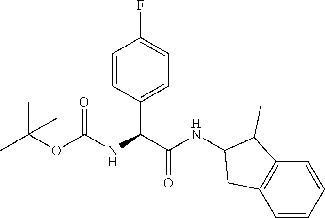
C1=CC(C(C(NC2C(C)C3=C(C=CC=C3)C2)=O)NC(OC(C)(C)C)=O)=CC=C1F
